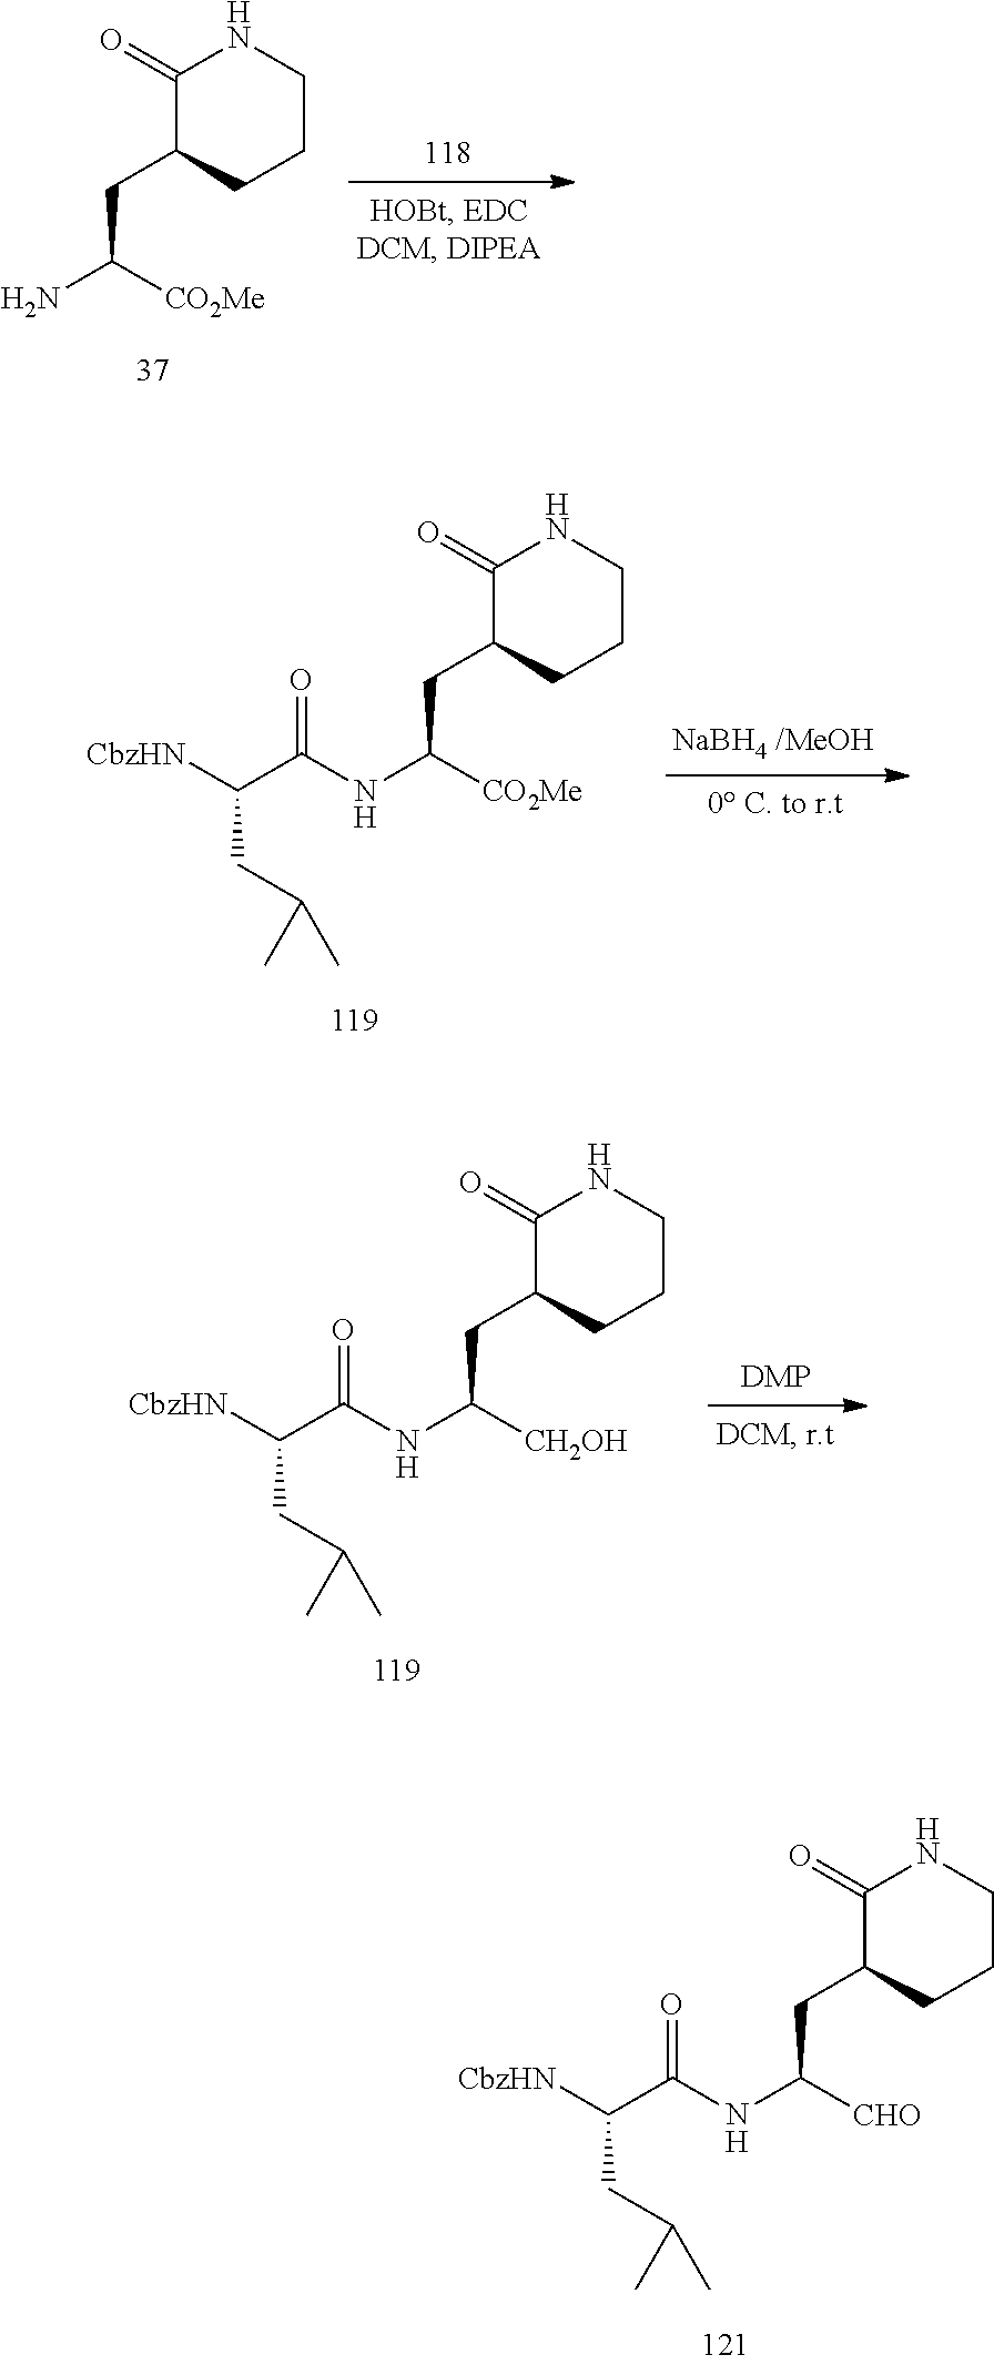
C1(=O)C(CC([CO2Me])N)CCCN1.C1(=O)C(CC([CO2Me])NC(=O)C(CC(C)C)[CbzHN])CCCN1.C1(=O)C(CC([CH2OH])NC(=O)C(CC(C)C)[CbzHN])CCCN1.C1(=O)C(CC([CHO])NC(=O)C(CC(C)C)[CbzHN])CCCN1
